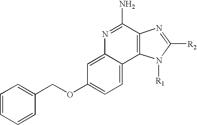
C12=C(C(N)=NC3=CC(OCC4=CC=CC=C4)=CC=C13)N=C([R2])N2[R1]
